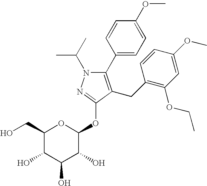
C1(C2=CC=C(OC)C=C2)=C(CC2=C(OCC)C=C(OC)C=C2)C(OC2OC(CO)C(O)C(O)C2O)=NN1C(C)C
